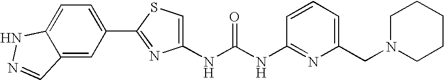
N(C(NC1=NC(CN2CCCCC2)=CC=C1)=O)C1=CSC(C2=CC=C3C(=C2)C=NN3)=N1
